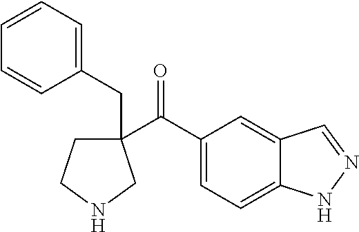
C(=O)(C1(CC2=CC=CC=C2)CCNC1)C1=CC=C2C(=C1)C=NN2
